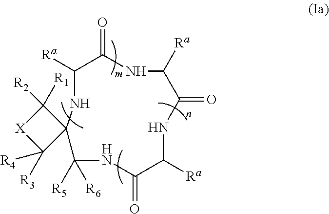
C1([Ra])NC2(C([R5])([R6])NC(=O)C([Ra])NC(=O)C([Ra])NC1=O)C([R3])([R4])[X]C2([R2])[R1]
